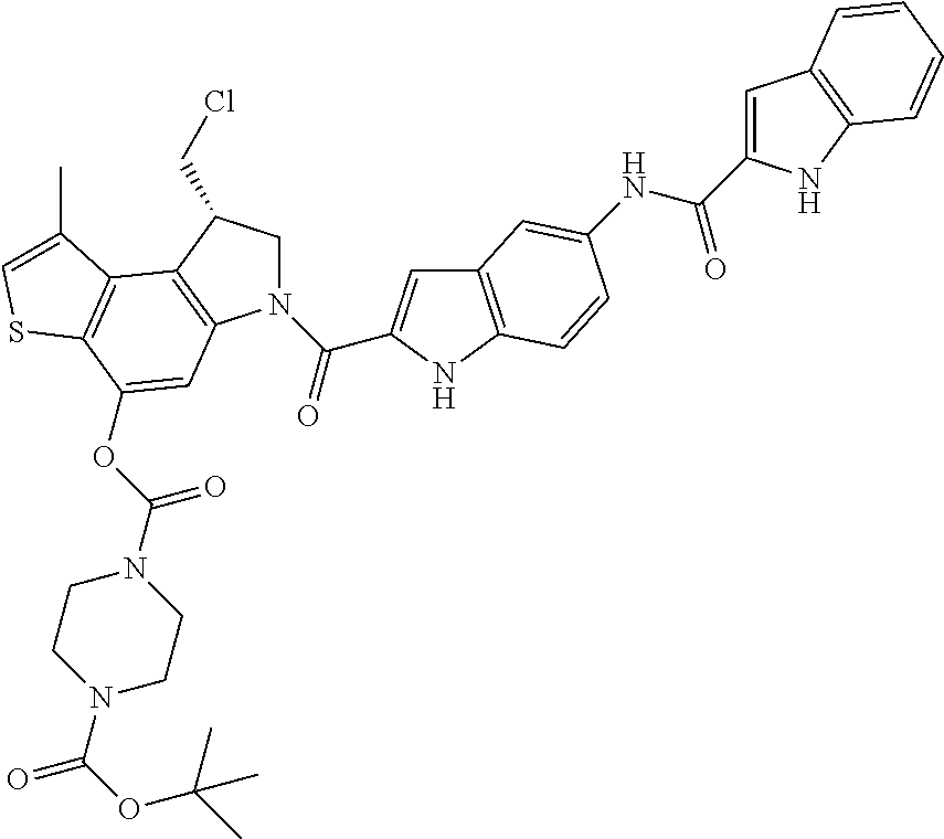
N1(C(=O)C2=CC3=C(N2)C=CC(NC(C2=CC4=C(N2)C=CC=C4)=O)=C3)CC(CCl)C2=C1C=C(OC(N1CCN(C(OC(C)(C)C)=O)CC1)=O)C1=C2C(C)=CS1
